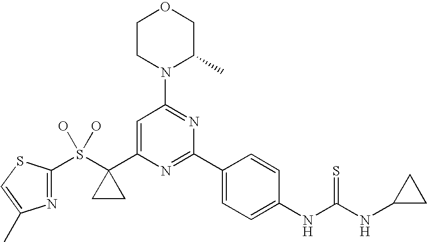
S(C1(C2=CC(N3C(C)COCC3)=NC(C3=CC=C(NC(NC4CC4)=S)C=C3)=N2)CC1)(O)(O)C1=NC(C)=CS1
